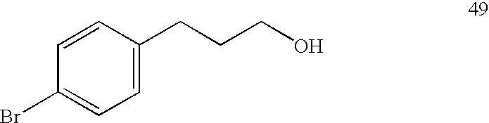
C1(Br)=CC=C(CCCO)C=C1
